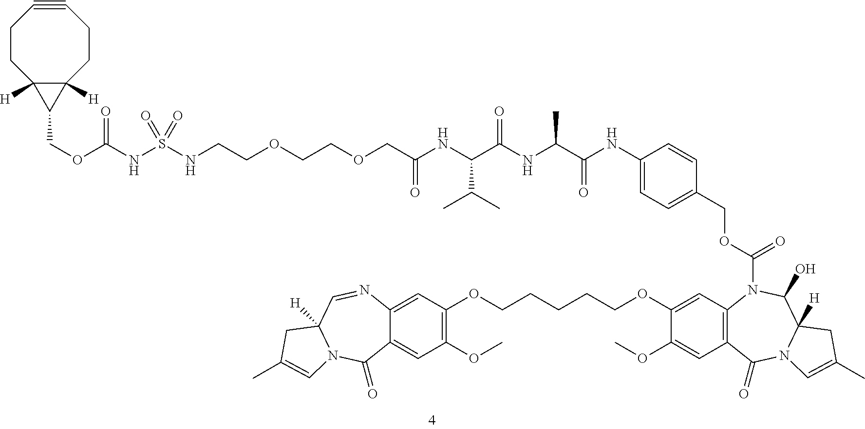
C12([H])C([H])(CCC#CCC1)C2COC(NS(NCCOCCOCC(=O)NC(C(NC(C(NC1=CC=C(COC(N2C3=C(C=C(OC)C(OCCCCCOC4=C(OC)C=C5C(=C4)N=CC4([H])N(C5=O)C=C(C)C4)=C3)C(=O)N3C([H])(C2O)CC(C)=C3)=O)C=C1)=O)C)=O)C(C)C)(=O)=O)=O
